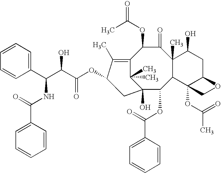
C12(O)C(OC(=O)C3=CC=CC=C3)C3C(C)(C(=O)C(OC(C)=O)C(=C(C)C(OC(C(C(C4=CC=CC=C4)NC(=O)C4=CC=CC=C4)O)=O)C1)C2(C)C)C(O)CC1C3(OC(=O)C)CO1
